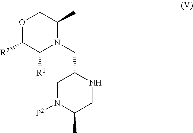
C1N([P2])C(C)CNC1CN1C(C)COC([R2])C1[R1]
